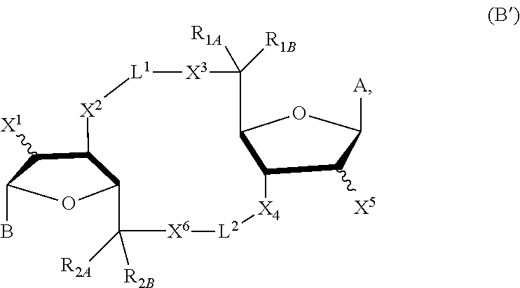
C1(C([X3][L1][X2]C2C(C([R2B])([R2A])C)OC(B)C2[X1])([R1A])[R1B])OC([A])C([X5])C1[X4][L2][X6]
